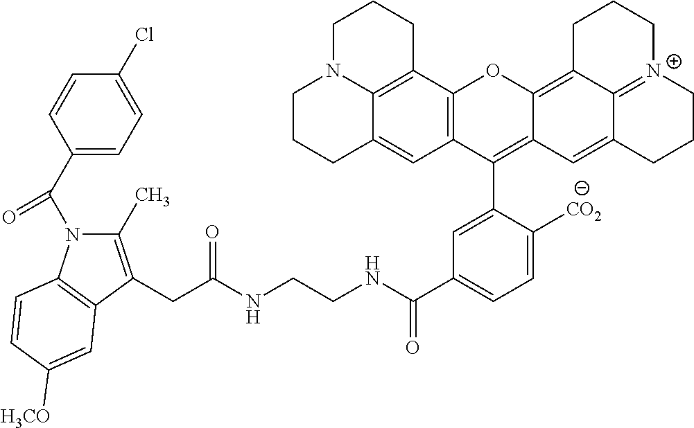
C1(C(N2C(C)=C(CC(NCCNC(C3=CC=C([CO2])C(C4=C5C(=C6C7=[N+](CCCC7=C5)CCC6)OC5=C4C=C4C6=C5CCCN6CCC4)=C3)=O)=O)C3=C2C=CC([H3CO])=C3)=O)=CC=C(Cl)C=C1
